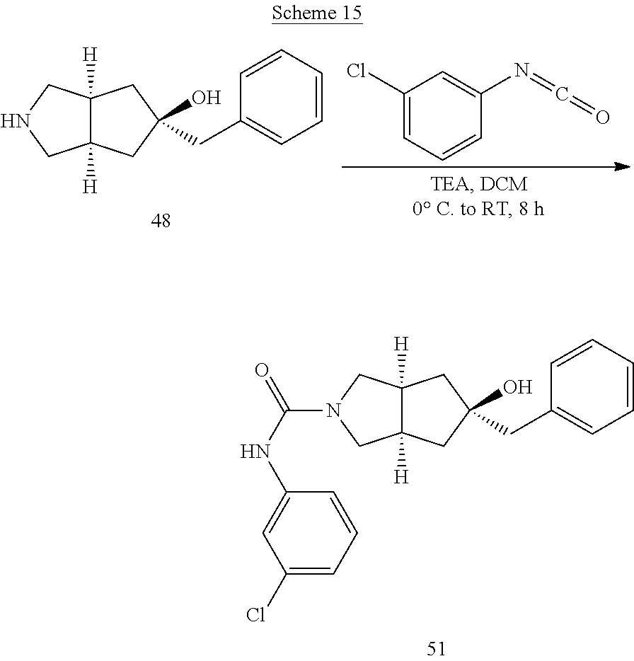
C12([H])C([H])(CNC1)CC(CC1=CC=CC=C1)(O)C2.C1=CC=C(Cl)C=C1N=C=O.C12([H])C([H])(CN(C(NC3=CC(Cl)=CC=C3)=O)C1)CC(CC1=CC=CC=C1)(O)C2
